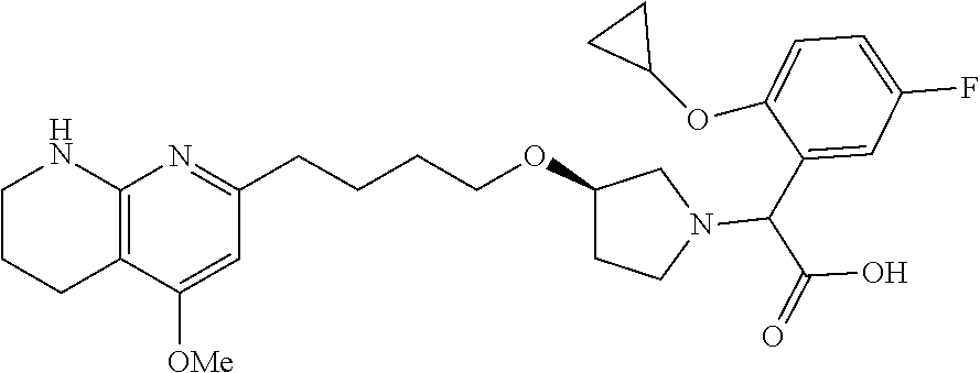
C12=C(NCCC1)N=C(CCCCOC1CCN(C(C3=CC(F)=CC=C3OC3CC3)C(=O)O)C1)C=C2[OMe]
